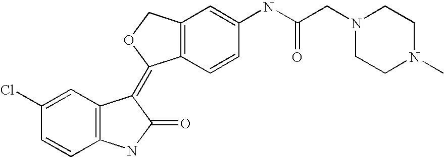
C12=C(C=C(NC(CN3CCN(C)CC3)=O)C=C1)COC2=C1C2=C(C=CC(Cl)=C2)NC1=O
